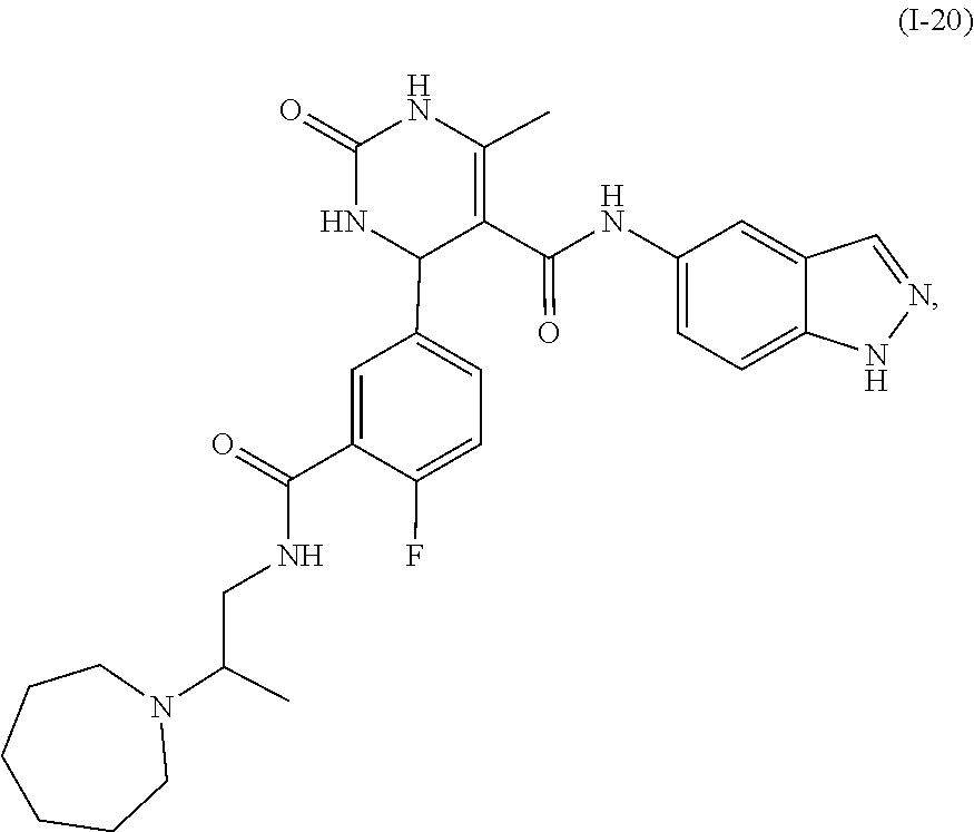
C1CCCCN(C(C)CNC(C2=CC(C3C(C(NC4=CC=C5NN=CC5=C4)=O)=C(C)NC(=O)N3)=CC=C2F)=O)C1
